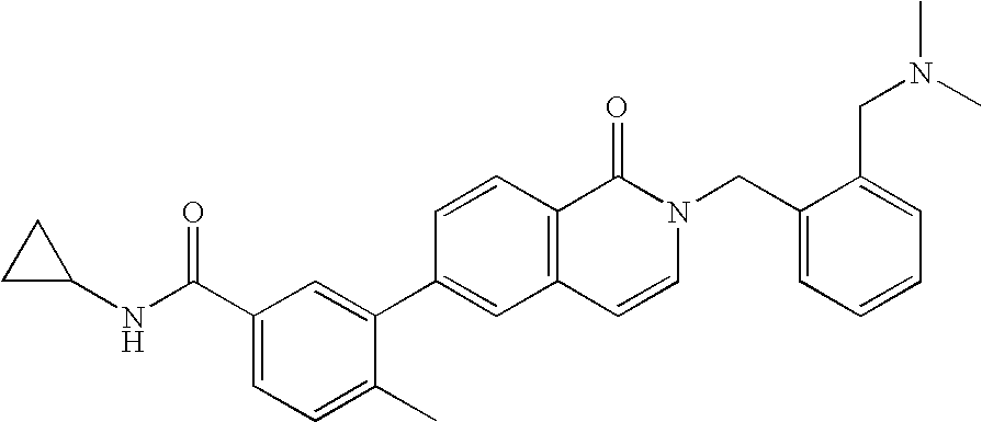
C1=CC2=C(C=C1C1=CC(C(NC3CC3)=O)=CC=C1C)C=CN(CC1=CC=CC=C1CN(C)C)C2=O
